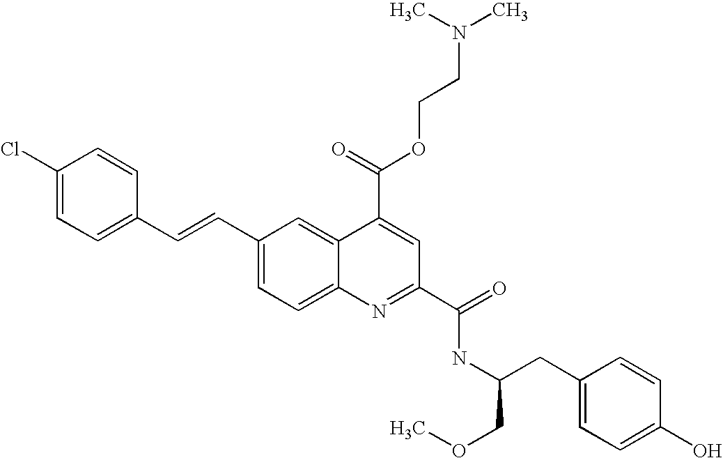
C(C1=CC=C2C(=C1)C(C(OCCN(C)C)=O)=CC(C(=O)NC(CC1=CC=C(O)C=C1)COC)=N2)=CC1=CC=C(Cl)C=C1
